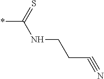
*C(NCCC#N)=S
